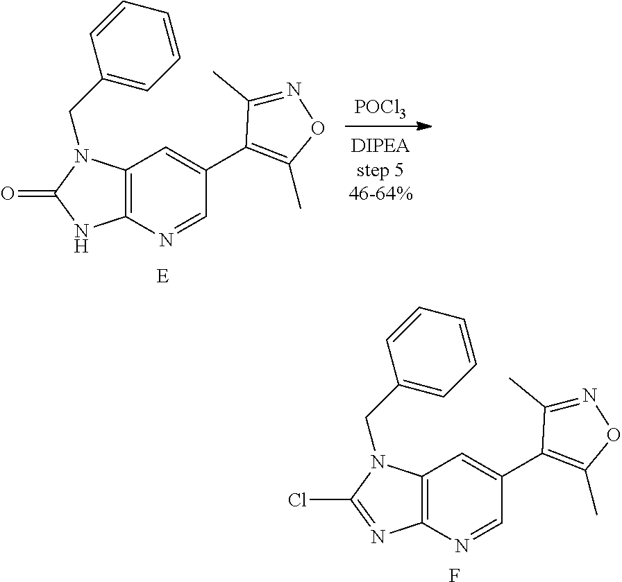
F.C1=C(C2=C(C)ON=C2C)C=NC2=C1N(CC1=CC=CC=C1)C(Cl)=N2.[POCl3].[E].C1=C(C2=C(C)ON=C2C)C=NC2=C1N(CC1=CC=CC=C1)C(=O)N2
